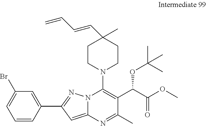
C1=CC(C2=NN3C(=C2)N=C(C)C(C(C(OC)=O)OC(C)(C)C)=C3N2CCC(C=CC=C)(C)CC2)=CC(Br)=C1
